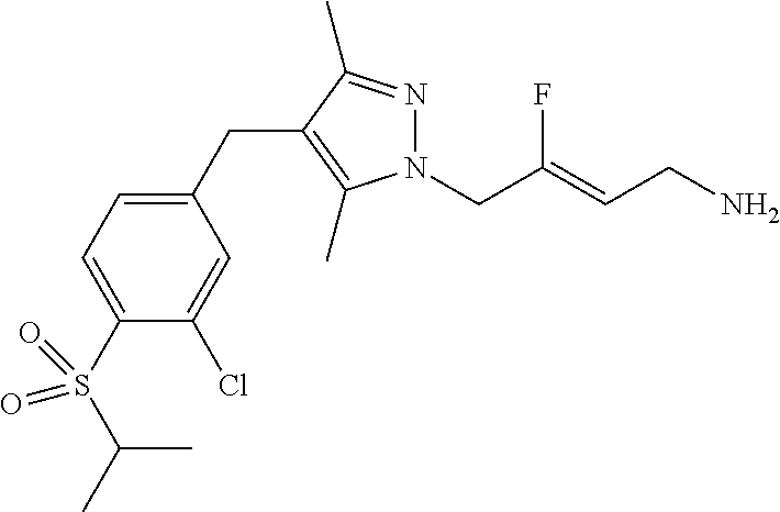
N1(CC(=CCN)F)N=C(C)C(CC2=CC=C(S(=O)(C(C)C)=O)C(Cl)=C2)=C1C
